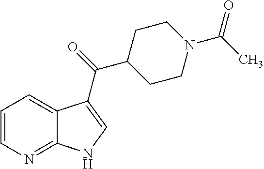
C1=CN=C2C(=C1)C(C(=O)C1CCN(C(C)=O)CC1)=CN2
